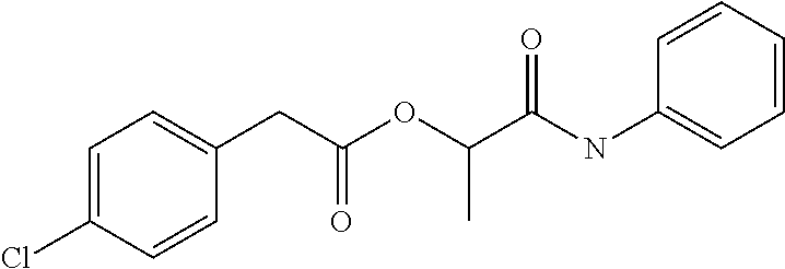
C1(Cl)=CC=C(CC(OC(C(NC2=CC=CC=C2)=O)C)=O)C=C1
